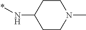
C1CC(N*)CCN1C
